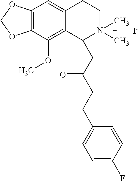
[I-].C12=C(C(OC)=C3C(=C1)CCN(C)(C)C3CC(CCC1=CC=C(F)C=C1)=O)OCO2
